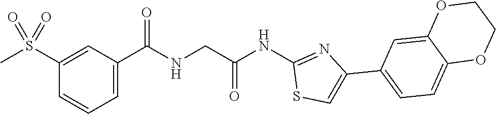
C1(S(C)(=O)=O)=CC(C(=O)NCC(NC2=NC(C3=CC=C4C(=C3)OCCO4)=CS2)=O)=CC=C1
